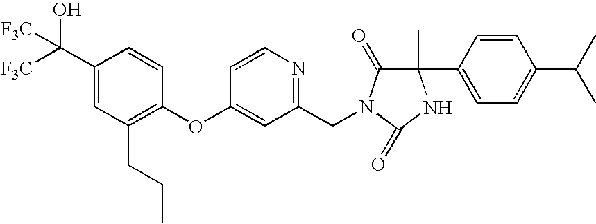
C1(C([F3C])(O)[F3C])=CC(CCC)=C(OC2=CC(CN3C(=O)C(C4=CC=C(C(C)C)C=C4)(C)NC3=O)=NC=C2)C=C1
